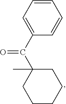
C1=CC=C(C(C2(C)CCCCC2)=O)C=C1
